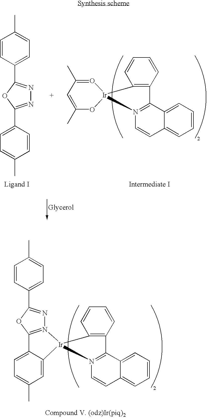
C1=CC=C2C(=C1)C=CN1=C2C2=C(C=CC=C2)[Ir]12O=C(C)C=C(C)O2.C1=CC(C2=NN=C(C3=CC=C(C)C=C3)O2)=CC=C1C.C1=CC(C2=NN3=C(O2)C2=CC=C(C)C=C2[Ir]32N3=C(C4=CC=CC=C4C=C3)C3=C2C=CC=C3)=CC=C1C
